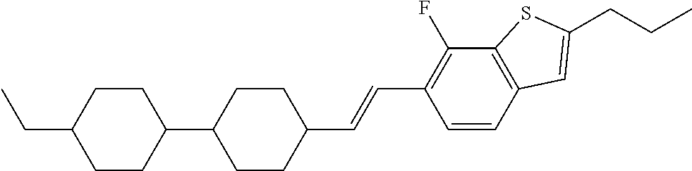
C1(C=CC2=C(F)C3=C(C=C2)C=C(CCC)S3)CCC(C2CCC(CC)CC2)CC1
